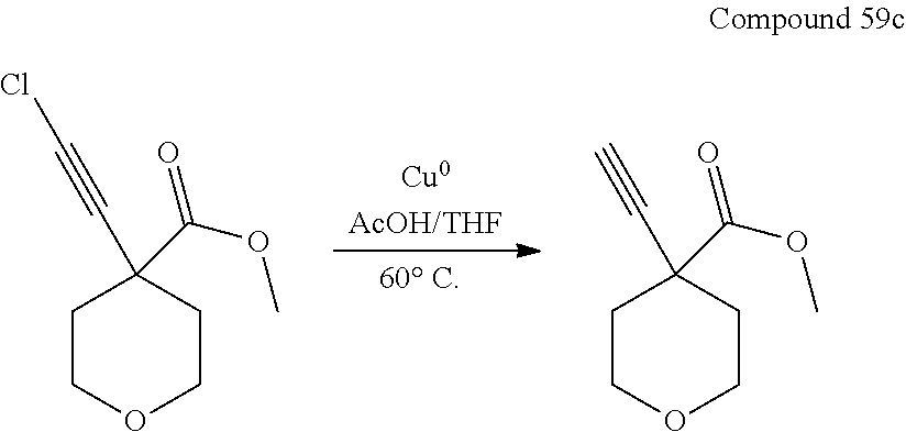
C1COCCC1(C(OC)=O)C#CCl.C1COCCC1(C(OC)=O)C#C
